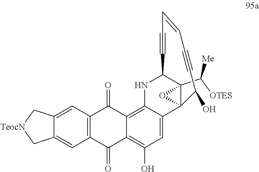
C12(C([OTES])[Me])C3(C4=CC(O)=C5C(=O)C6=C(C(=O)C5=C4NC1C#CC=CC#CC3O)C=C1C(=C6)C[TeocN]C1)O2
